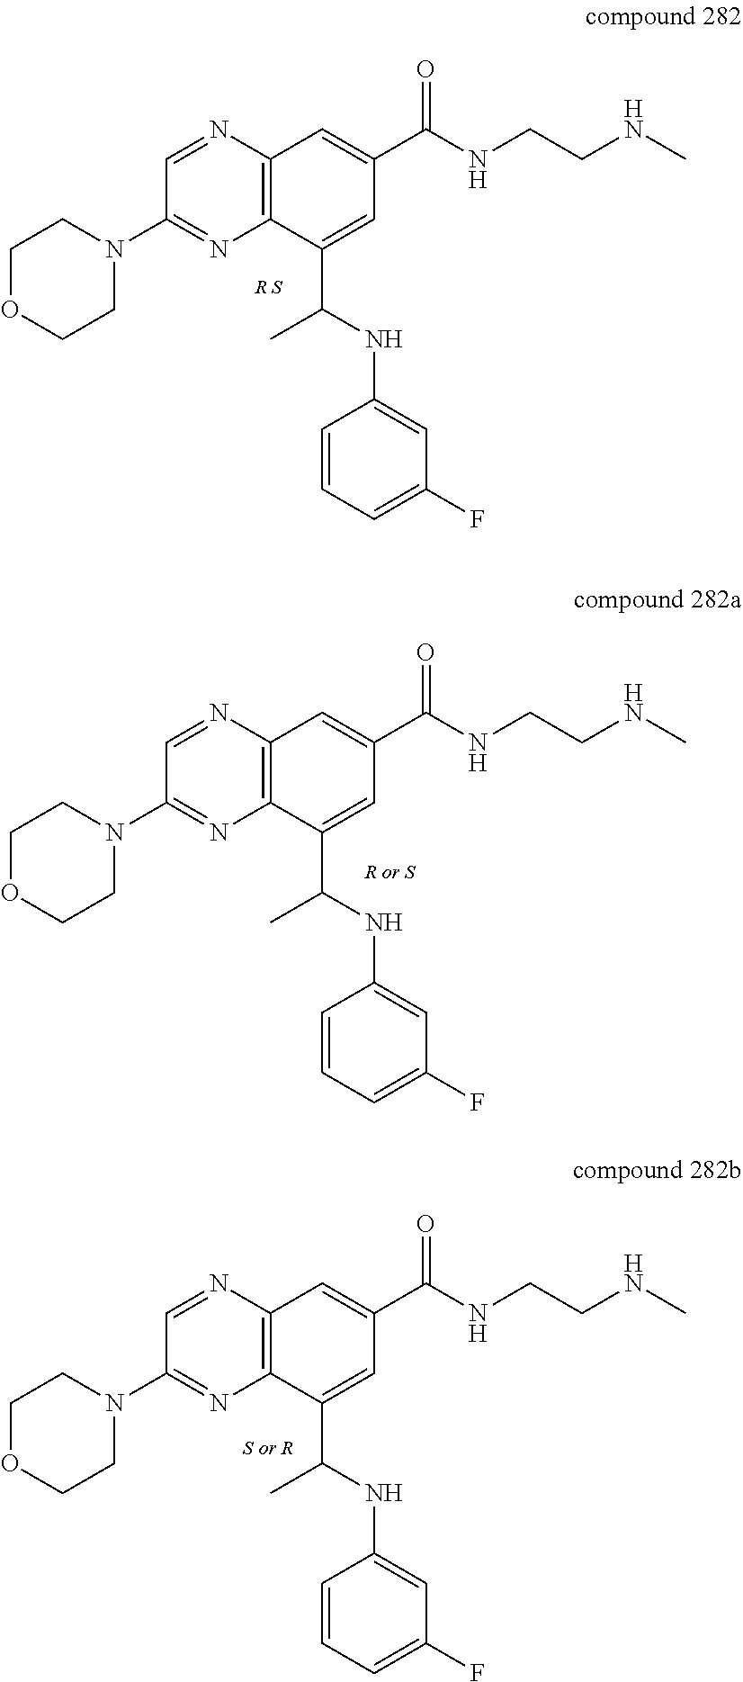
C12=C(N=CC(N3CCOCC3)=N1)C=C(C(NCCNC)=O)C=C2C(NC1=CC(F)=CC=C1)C.C12=C(N=CC(N3CCOCC3)=N1)C=C(C(NCCNC)=O)C=C2C(NC1=CC(F)=CC=C1)C.C12=C(N=CC(N3CCOCC3)=N1)C=C(C(NCCNC)=O)C=C2C(NC1=CC(F)=CC=C1)C
